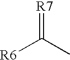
[R6]C(C)=[R7]
